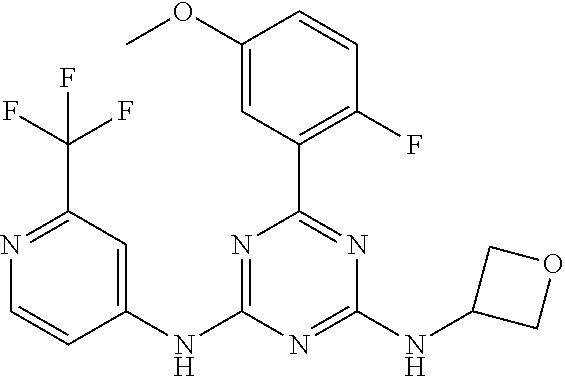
C1(OC)=CC(C2=NC(NC3COC3)=NC(NC3=CC(C(F)(F)F)=NC=C3)=N2)=C(F)C=C1
